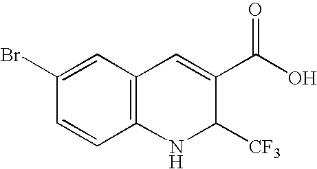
C1(Br)=CC2=C(C=C1)NC([CF3])C(C(O)=O)=C2
